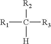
[R2]C([H])([R3])[R1]
